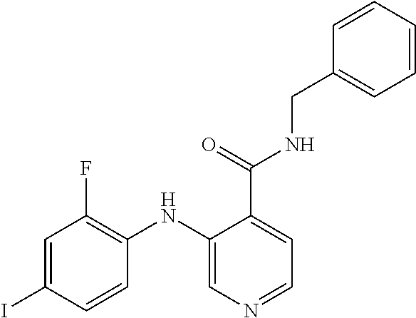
C1=C(I)C=CC(NC2=CN=CC=C2C(=O)NCC2=CC=CC=C2)=C1F
